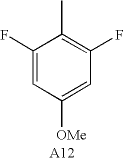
C1(F)=CC([OMe])=CC(F)=C1C
